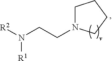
[R2]N(CCN1CCCC1)[R1]
